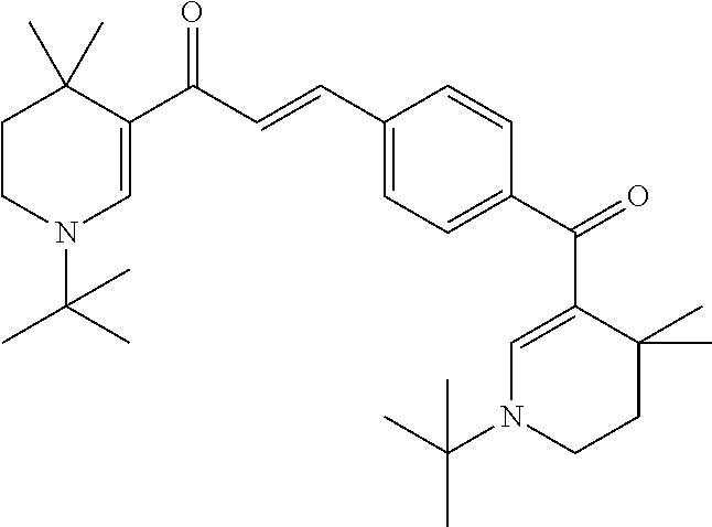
C1CN(C(C)(C)C)C=C(C(C=CC2=CC=C(C(=O)C3=CN(C(C)(C)C)CCC3(C)C)C=C2)=O)C1(C)C
